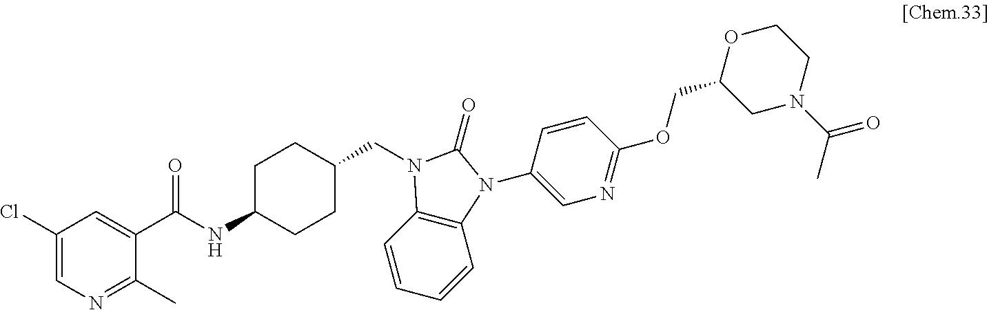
C1(Cl)=CN=C(C)C(C(NC2CCC(CN3C4=C(C=CC=C4)N(C4=CN=C(OCC5OCCN(C(=O)C)C5)C=C4)C3=O)CC2)=O)=C1
